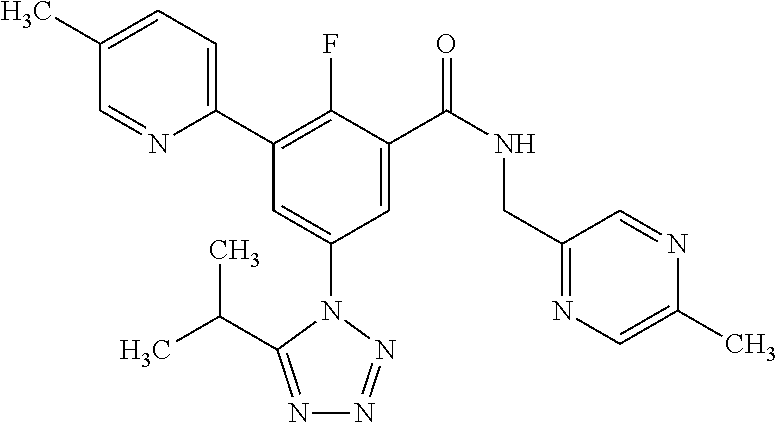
C1(C)=CC=C(C2=C(F)C(C(NCC3=NC=C(C)N=C3)=O)=CC(N3C(C(C)C)=NN=N3)=C2)N=C1
